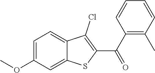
C1=C(OC)C=C2C(=C1)C(Cl)=C(C(C1=C(C)C=CC=C1)=O)S2
